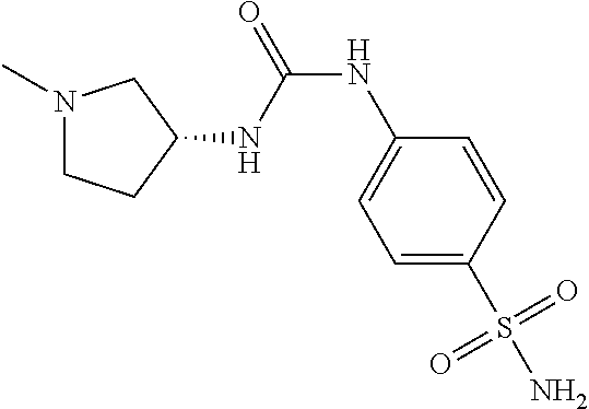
N1(C)CCC(NC(NC2=CC=C(S(N)(=O)=O)C=C2)=O)C1
